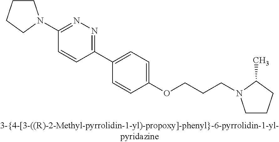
C1(N2CCCC2)=NN=C(C2=CC=C(OCCCN3CCCC3C)C=C2)C=C1
